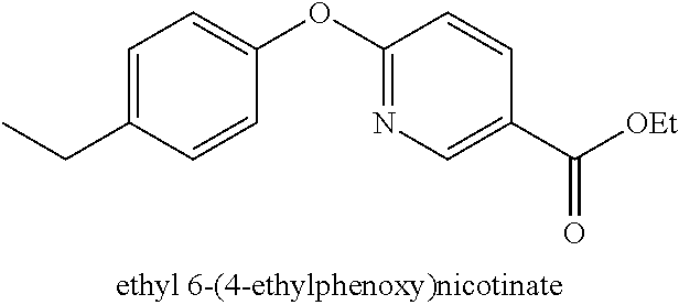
C1=C(CC)C=CC(OC2=NC=C(C([OEt])=O)C=C2)=C1
